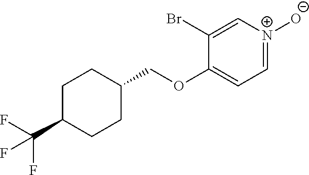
C1=[N+]([O-])C=C(Br)C(OCC2CCC(C(F)(F)F)CC2)=C1
